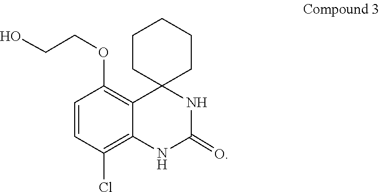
C(CO)OC1=C2C(=C(Cl)C=C1)NC(=O)NC21CCCCC1
